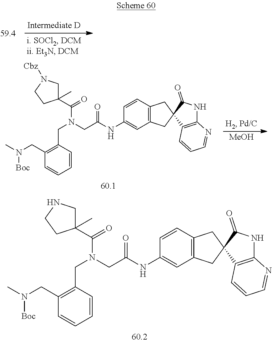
C1(CN([Boc])C)=C(CN(CC(=O)NC2=CC3=C(C=C2)CC2(C3)C3=C(NC2=O)N=CC=C3)C(=O)C2(C)CNCC2)C=CC=C1.[MeOH].C1(CN([Boc])C)=C(CN(CC(=O)NC2=CC3=C(C=C2)CC2(C3)C3=C(NC2=O)N=CC=C3)C(=O)C2(C)CN([Cbz])CC2)C=CC=C1
